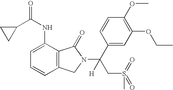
C12=C(C(NC(C3CC3)=O)=CC=C1)C(=O)N(C(C1=CC(OCC)=C(OC)C=C1)(CS(C)(=O)=O)[H])C2
